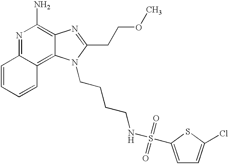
N1=C2C(=C3C(=C1N)N=C(CCOC)N3CCCCNS(=O)(=O)C1=CC=C(Cl)S1)C=CC=C2
